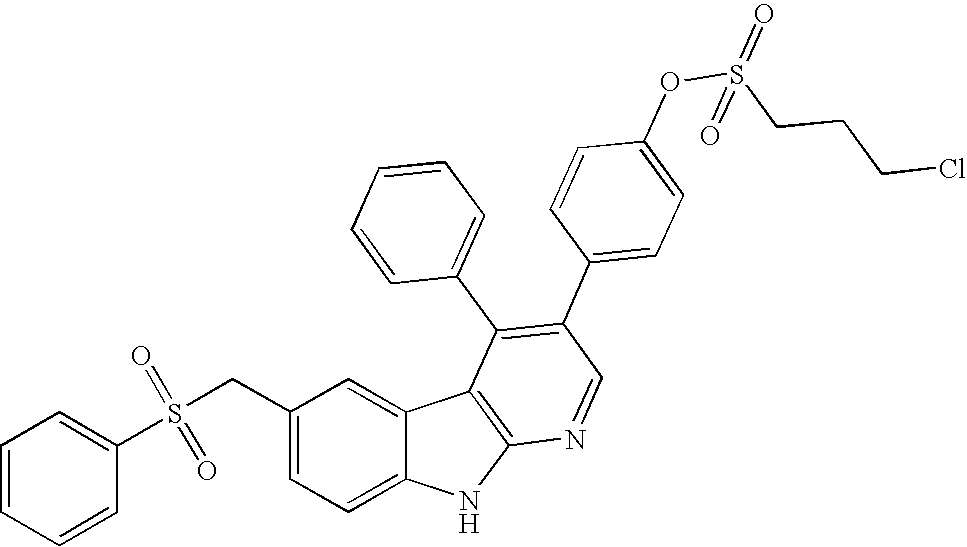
C(C1=CC=C2C(=C1)C1=C(N2)N=CC(C2=CC=C(OS(=O)(CCCCl)=O)C=C2)=C1C1=CC=CC=C1)S(C1=CC=CC=C1)(=O)=O
